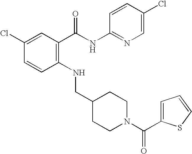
C1(Cl)=CC(C(NC2=NC=C(Cl)C=C2)=O)=C(NCC2CCN(C(C3=CC=CS3)=O)CC2)C=C1
